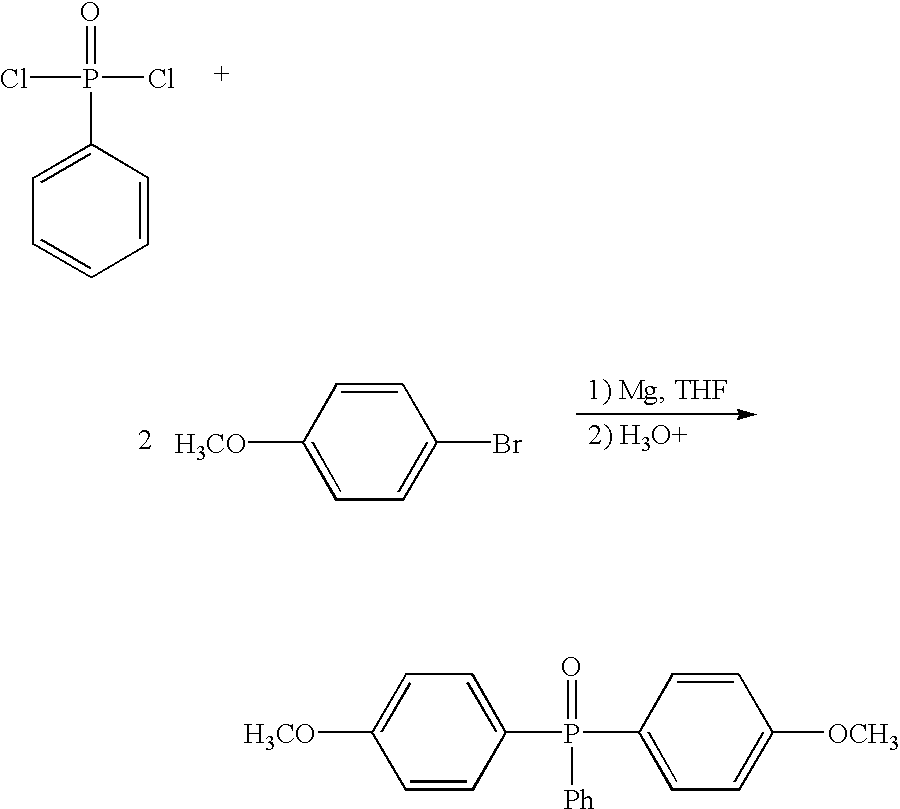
[H3CO]C1=CC=C(P(=O)([Ph])C2=CC=C([OCH3])C=C2)C=C1.O=P(C1=CC=CC=C1)(Cl)Cl.[H3CO]C1=CC=C(Br)C=C1
